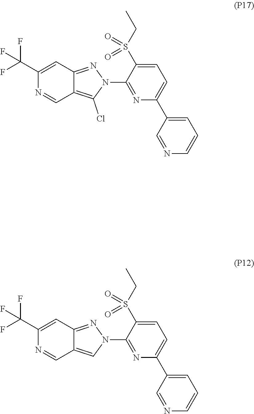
C1=C(S(CC)(=O)=O)C(N2N=C3C(=C2Cl)C=NC(C(F)(F)F)=C3)=NC(C2=CC=CN=C2)=C1.C1=C(S(CC)(=O)=O)C(N2N=C3C(=C2)C=NC(C(F)(F)F)=C3)=NC(C2=CC=CN=C2)=C1
